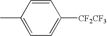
CC1=CC=C([CF2CF3])C=C1
